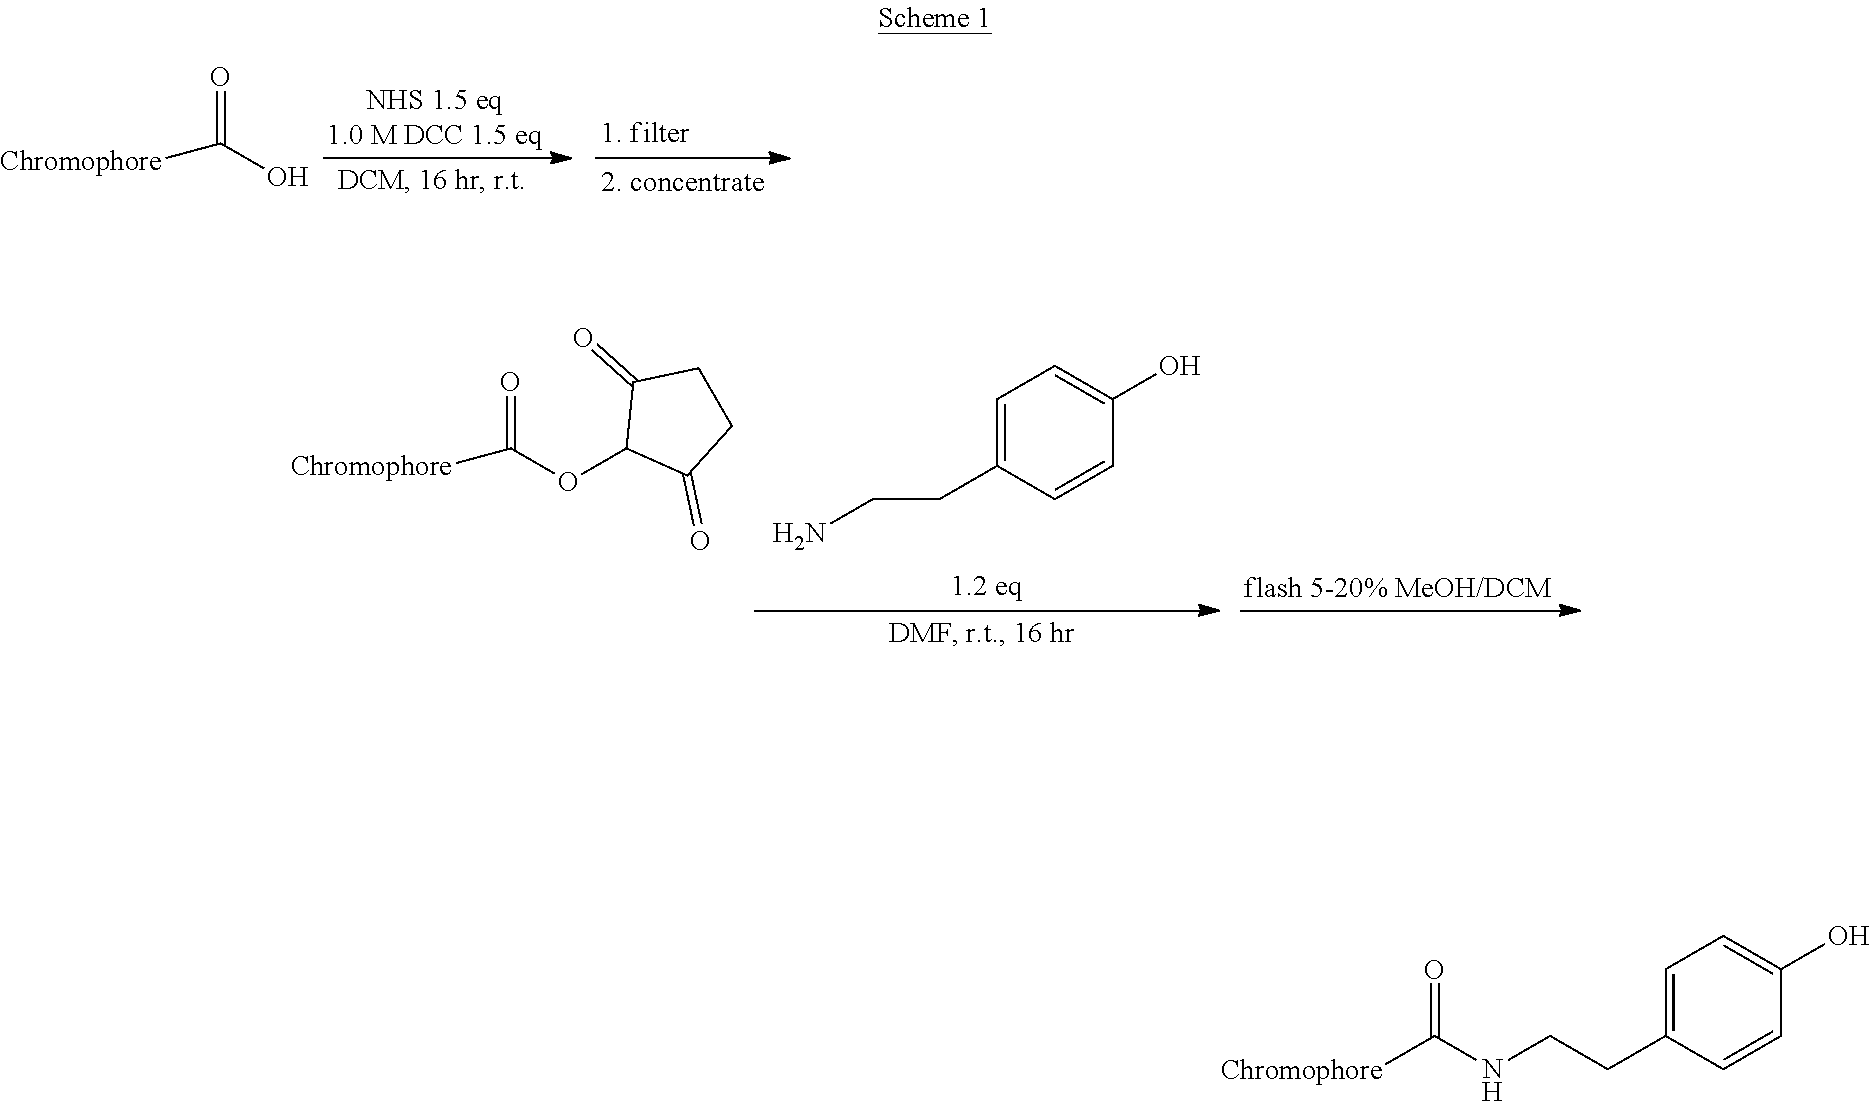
[Chromophore]C(O)=O.[Chromophore]C(NCCC1=CC=C(O)C=C1)=O.[Chromophore]C(OC1C(=O)CCC1=O)=O.NCCC1=CC=C(O)C=C1
